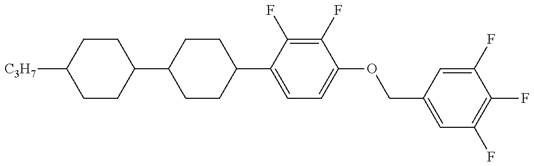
C1(C2CCC(C3=CC=C(OCC4=CC(F)=C(F)C(F)=C4)C(F)=C3F)CC2)CCC([C3H7])CC1
